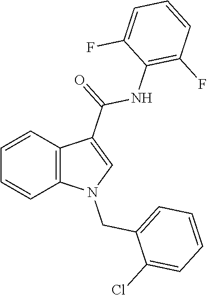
C1=CC2=C(C=C1)N(CC1=CC=CC=C1Cl)C=C2C(NC1=C(F)C=CC=C1F)=O
